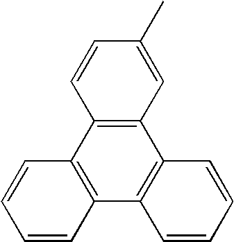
C12=C(C3=C(C4=C1C=CC=C4)C=CC=C3)C=CC(C)=C2
